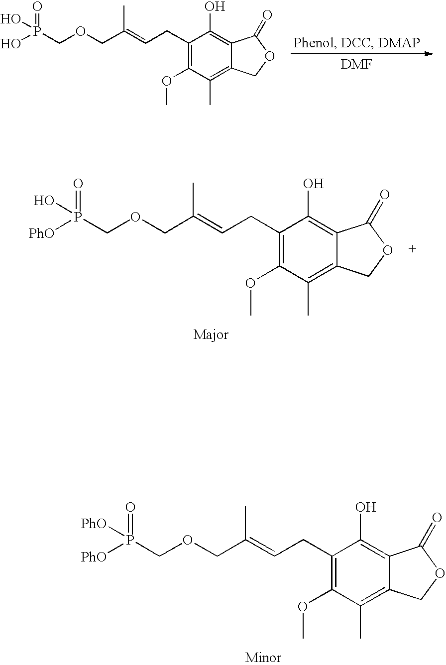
C12=C(C)C(OC)=C(CC=C(COCP(=O)(O)O)C)C(O)=C1C(=O)OC2.C12=C(C)C(OC)=C(CC=C(COCP(=O)(O)[PhO])C)C(O)=C1C(=O)OC2.C12=C(C)C(OC)=C(CC=C(COCP(=O)([PhO])[PhO])C)C(O)=C1C(=O)OC2
